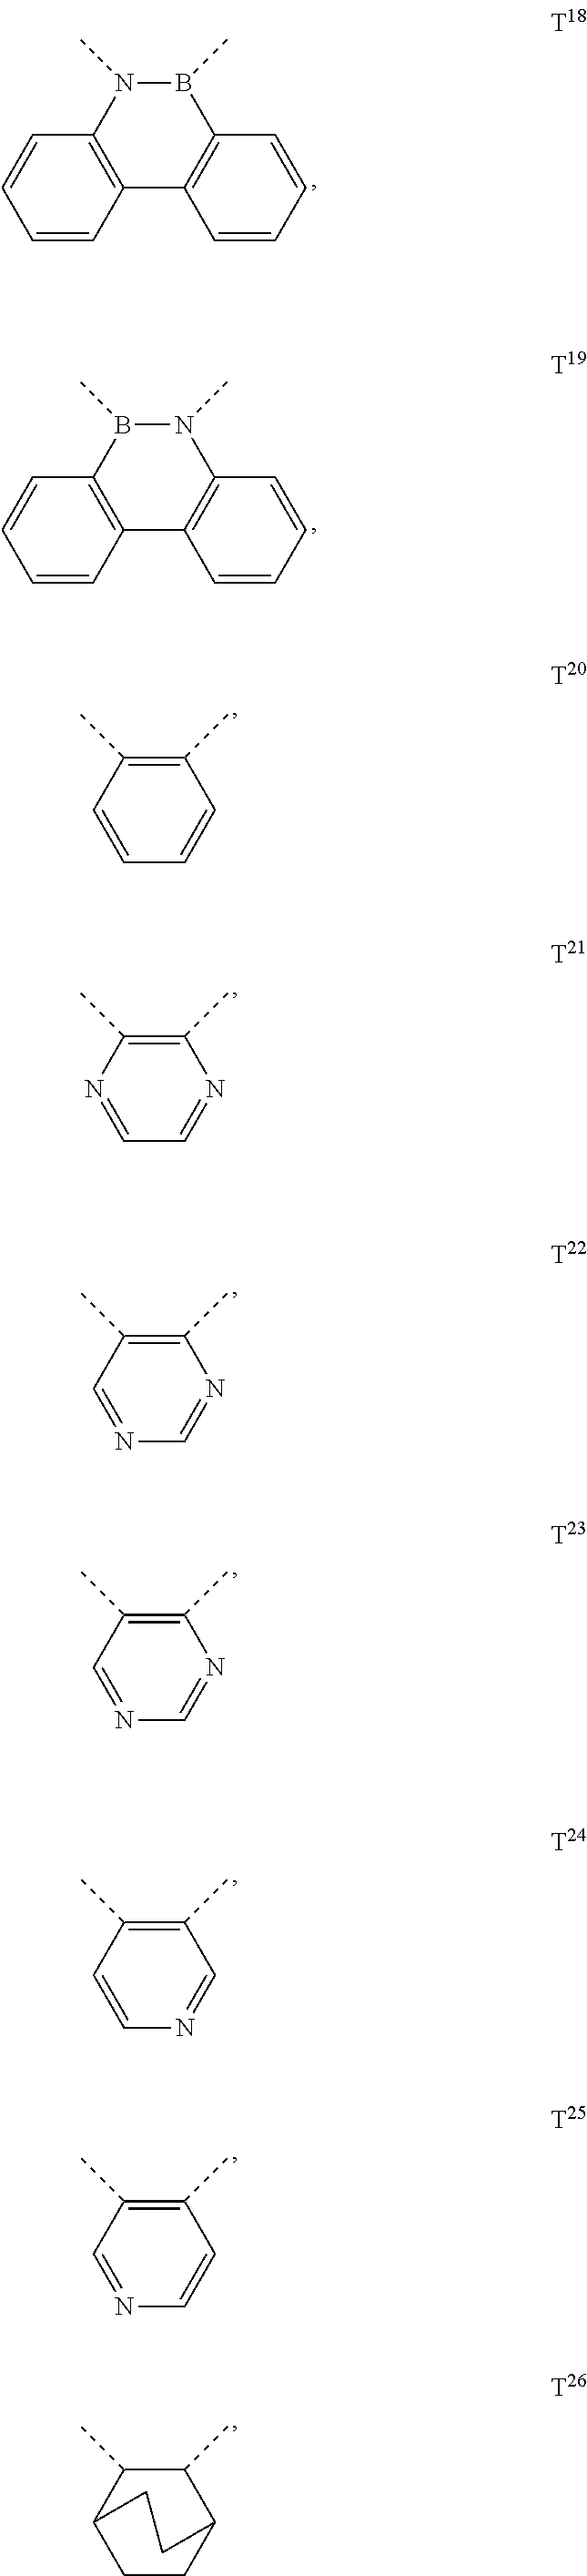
C1=CC2=C(C=C1)N(C)B(C)C1=C2C=CC=C1.C1=CC2=C(C=C1)B(C)N(C)C1=C2C=CC=C1.C1(C)=C(C)C=CC=C1.C1(C)=C(C)N=CC=N1.C1(C)=C(C)C=NC=N1.C1(C)=C(C)C=NC=N1.C1(C)=C(C)C=CN=C1.C1(C)=C(C)C=NC=C1.CC1C(C)C2CCC1CC2
